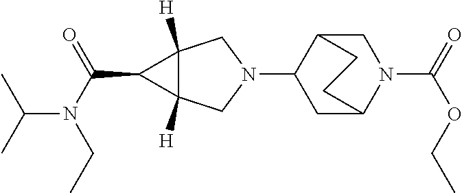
N1(C2CC3N(C(=O)OCC)CC2CC3)CC2([H])C([H])(C1)C2C(N(C(C)C)CC)=O
